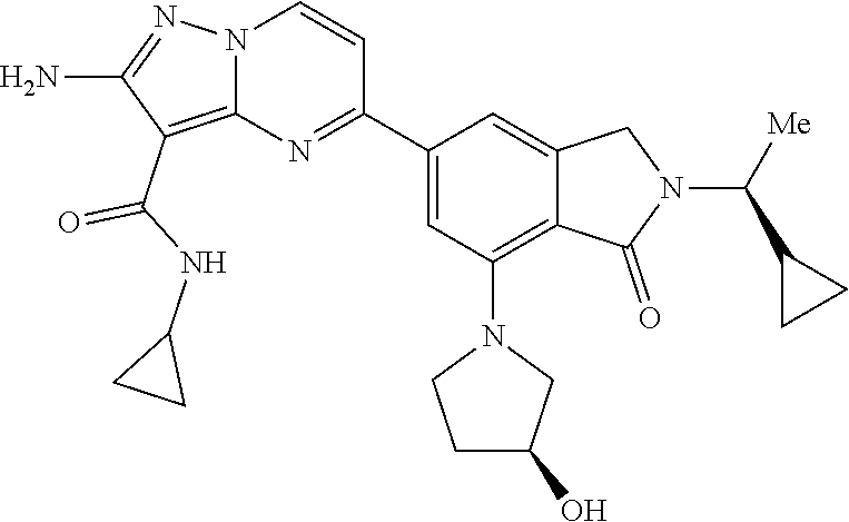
C(=O)(C1=C2N(N=C1N)C=CC(C1=CC(N3CCC(O)C3)=C3C(=C1)CN(C(C1CC1)[Me])C3=O)=N2)NC1CC1
